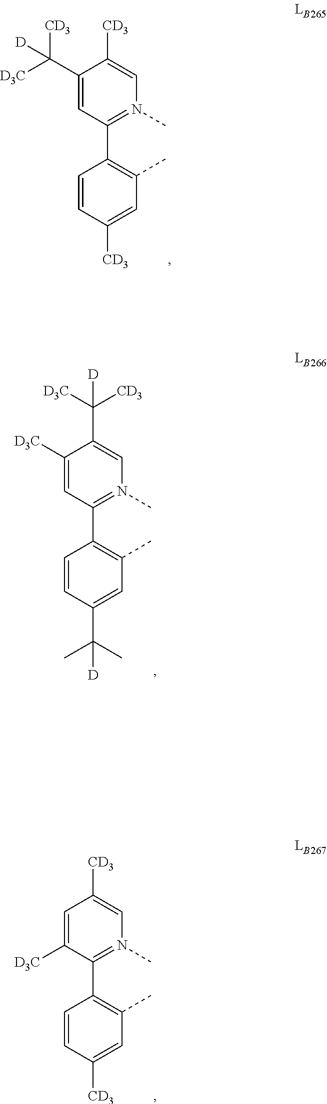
C1=CC([CD3])=CC(C)=C1C1=N(C)C=C([CD3])C(C([CD3])([D3C])[D])=C1.C1=CC(C(C)(C)[D])=CC(C)=C1C1=N(C)C=C(C([D3C])([CD3])[D])C([D3C])=C1.C1=CC([CD3])=CC(C)=C1C1=N(C)C=C([CD3])C=C1[D3C]
